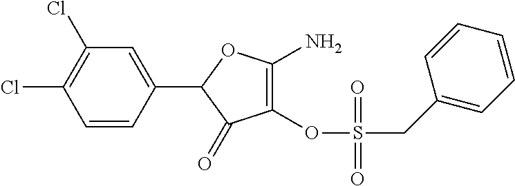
C1(OS(=O)(CC2=CC=CC=C2)=O)=C(N)OC(C2=CC(Cl)=C(Cl)C=C2)C1=O
